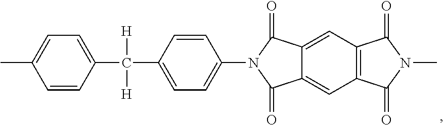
CC1=CC=C(C(C2=CC=C(N3C(=O)C4=CC5=C(C=C4C3=O)C(=O)N(C)C5=O)C=C2)([H])[H])C=C1
